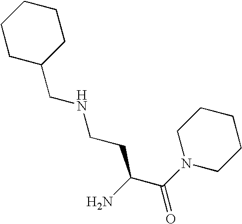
C1C(CNCCC(C(N2CCCCC2)=O)N)CCCC1
